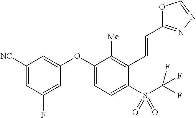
C1([NC])=CC(F)=CC(OC2=CC=C(S(C(F)(F)F)(=O)=O)C(C=CC3=NN=CO3)=C2[Me])=C1
